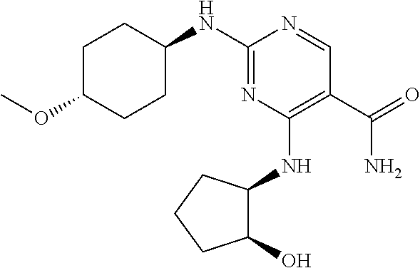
C1(NC2=NC(NC3C(O)CCC3)=C(C(=O)N)C=N2)CCC(OC)CC1
